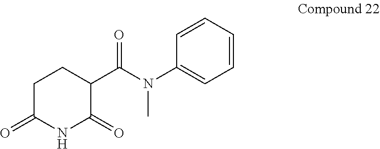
C1C(=O)NC(=O)C(C(N(C2=CC=CC=C2)C)=O)C1
